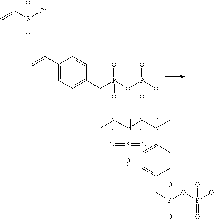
CCC(CC(C)C1=CC=C(CP(OP([O-])([O-])=O)([O-])=O)C=C1)S(O)(=O)=O.C=CS([O-])(=O)=O.C1(C=C)=CC=C(CP(OP([O-])(=O)[O-])(=O)[O-])C=C1
